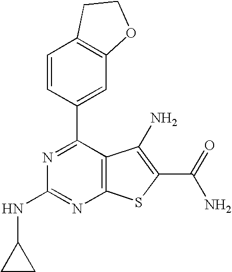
N1=C(C2=CC3=C(C=C2)CCO3)C2=C(N=C1NC1CC1)SC(C(N)=O)=C2N
